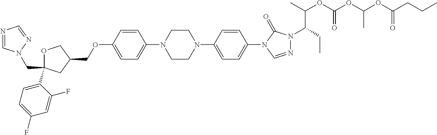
C1OC(C2=CC=C(F)C=C2F)(CN2C=NC=N2)CC1COC1=CC=C(N2CCN(C3=CC=C(N4C=NN(C(CC)C(C)OC(OC(OC(CCC)=O)C)=O)C4=O)C=C3)CC2)C=C1
